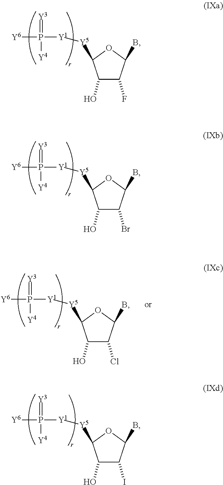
C1(O)C(F)C(B)OC1[Y5][Y1]P([Y6])([Y4])=[Y3].C1(O)C(Br)C(B)OC1[Y5][Y1]P([Y6])([Y4])=[Y3].C1(O)C(Cl)C(B)OC1[Y5][Y1]P([Y6])([Y4])=[Y3].C1(O)C(I)C(B)OC1[Y5][Y1]P([Y6])([Y4])=[Y3]
